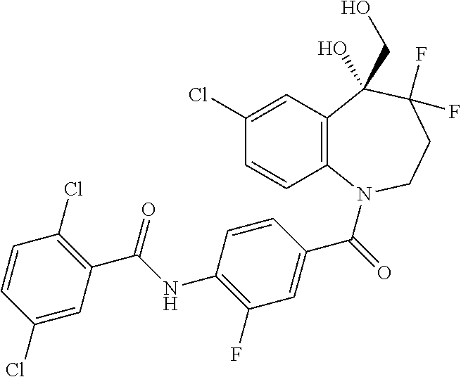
C12=C(N(C(=O)C3=CC(F)=C(NC(C4=C(Cl)C=CC(Cl)=C4)=O)C=C3)CCC(F)(F)C1(CO)O)C=CC(Cl)=C2
